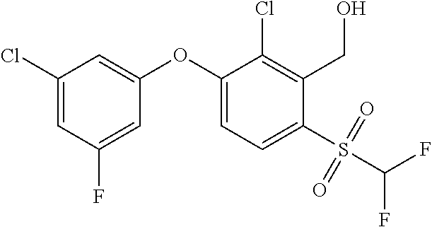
C1(OC2=CC=C(S(C(F)F)(=O)=O)C(CO)=C2Cl)=CC(Cl)=CC(F)=C1
